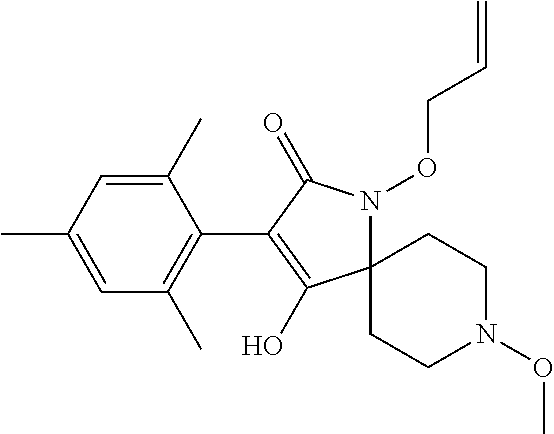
C12(N(OCC=C)C(=O)C(C3=C(C)C=C(C)C=C3C)=C1O)CCN(OC)CC2
